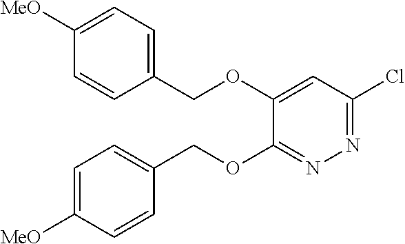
C1=CC(COC2=CC(Cl)=NN=C2OCC2=CC=C([MeO])C=C2)=CC=C1[MeO]
